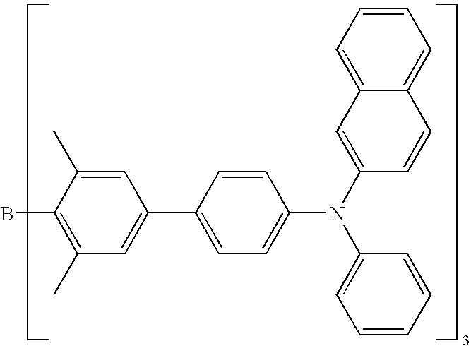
C1=C(C)C(B)=C(C)C=C1C1=CC=C(N(C2=CC=CC=C2)C2=CC3=CC=CC=C3C=C2)C=C1
